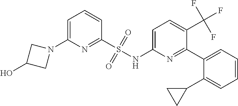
S(NC1=CC=C(C(F)(F)F)C(C2=CC=CC=C2C2CC2)=N1)(C1=NC(N2CC(O)C2)=CC=C1)(=O)=O
